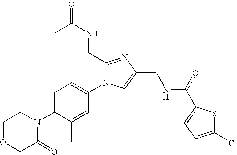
C1OCC(=O)N(C2=CC=C(N3C(CNC(C)=O)=NC(CNC(=O)C4=CC=C(Cl)S4)=C3)C=C2C)C1
